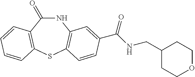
C1(=O)NC2=C(SC3=C1C=CC=C3)C=CC(C(NCC1CCOCC1)=O)=C2
